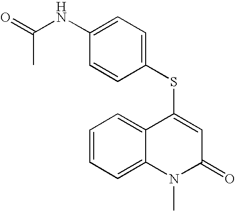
C1(NC(=O)C)=CC=C(SC2=CC(=O)N(C)C3=CC=CC=C23)C=C1
